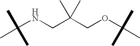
C(NCC(COC(C)(C)C)(C)C)(C)(C)C
